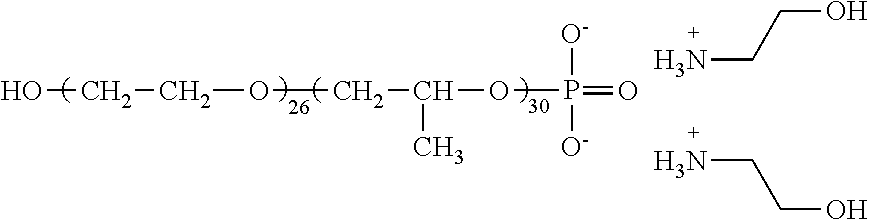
C(OP(=O)([O-])[O-])(COCCO)C.NCCO.NCCO
